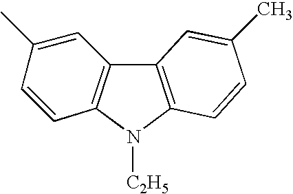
C12=C(N([C2H5])C3=C1C=C(C)C=C3)C=CC(C)=C2
